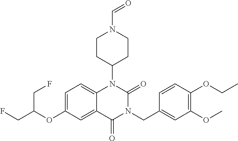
C12=CC=C(OC(CF)CF)C=C1C(=O)N(CC1=CC(OC)=C(OCC)C=C1)C(=O)N2C1CCN(C=O)CC1
